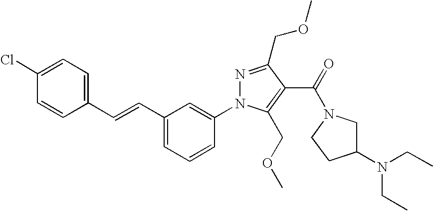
C1=CC(C=CC2=CC=CC(N3N=C(COC)C(C(=O)N4CC(N(CC)CC)CC4)=C3COC)=C2)=CC=C1Cl
